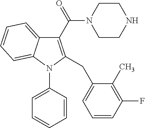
C1(C(=O)N2CCNCC2)=C(CC2=CC=CC(F)=C2C)N(C2=CC=CC=C2)C2=CC=CC=C12
